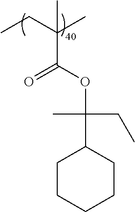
CCC(C)(C)C(OC(CC)(C)C1CCCCC1)=O
